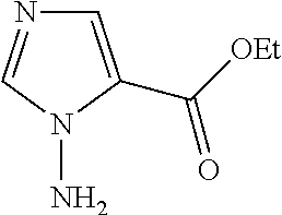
C1=C(C([OEt])=O)N(N)C=N1
